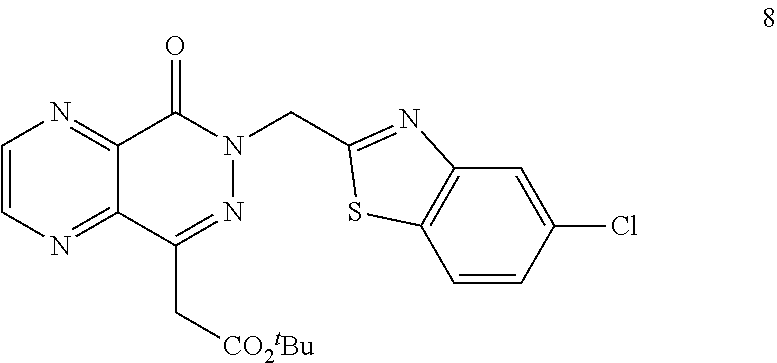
C1=CN=C2C(=N1)C(=O)N(CC1=NC3=C(C=CC(Cl)=C3)S1)N=C2C[CO2tBu]
